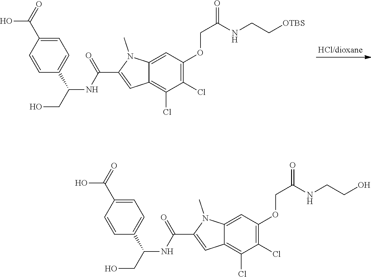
C1=C(C(O)=O)C=CC(C(CO)NC(C2=CC3=C(Cl)C(Cl)=C(OCC(=O)NCC[OTBS])C=C3N2C)=O)=C1.C1=C(C(O)=O)C=CC(C(CO)NC(C2=CC3=C(Cl)C(Cl)=C(OCC(=O)NCCO)C=C3N2C)=O)=C1
